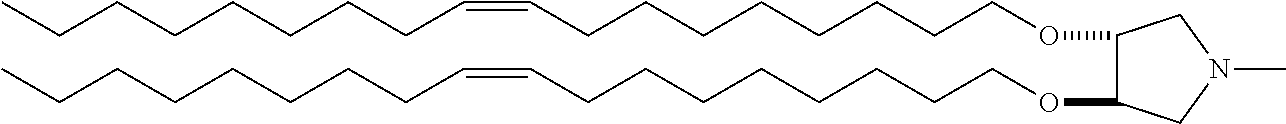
O(CCCCCCCCC=CCCCCCCCC)C1C(OCCCCCCCCC=CCCCCCCCC)CN(C)C1
